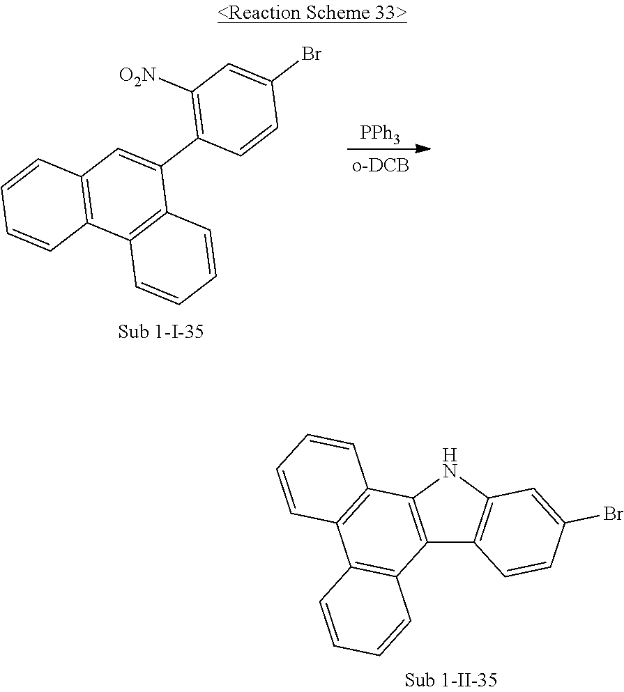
C12=C(NC3=C1C=CC(Br)=C3)C1=C(C3=C2C=CC=C3)C=CC=C1.C12=C(C3=C(C(C4=C([O2N])C=C(Br)C=C4)=C1)C=CC=C3)C=CC=C2.[PPh3]
